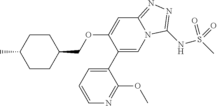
C1(C2=CC=CN=C2OC)=CN2C(=NN=C2NS(C)(=O)=O)C=C1OCC1CCC(C)CC1
